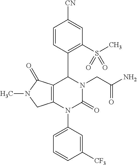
C12=C(N(C3=CC=CC([CF3])=C3)C(=O)N(CC(N)=O)C1C1=C(S(C)(=O)=O)C=C([CN])C=C1)CN(C)C2=O
